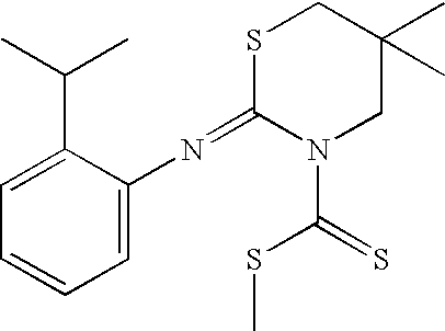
C1=CC=C(N=C2N(C(SC)=S)CC(C)(C)CS2)C(C(C)C)=C1
